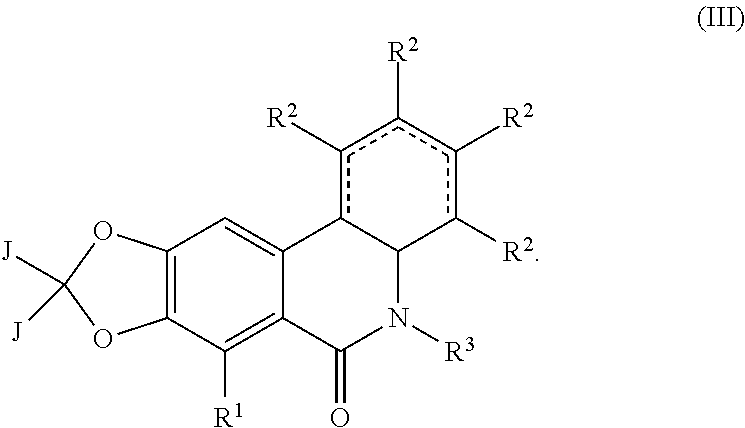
C12=C(C=C3C(=C1[R1])C(=O)N([R3])C1c3c([R2])c([R2])c([R2])c1[R2])OC([J])([J])O2
